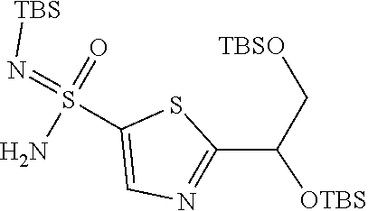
N(=S(N)(=O)C1=CN=C(C(C[TBSO])[OTBS])S1)[TBS]
